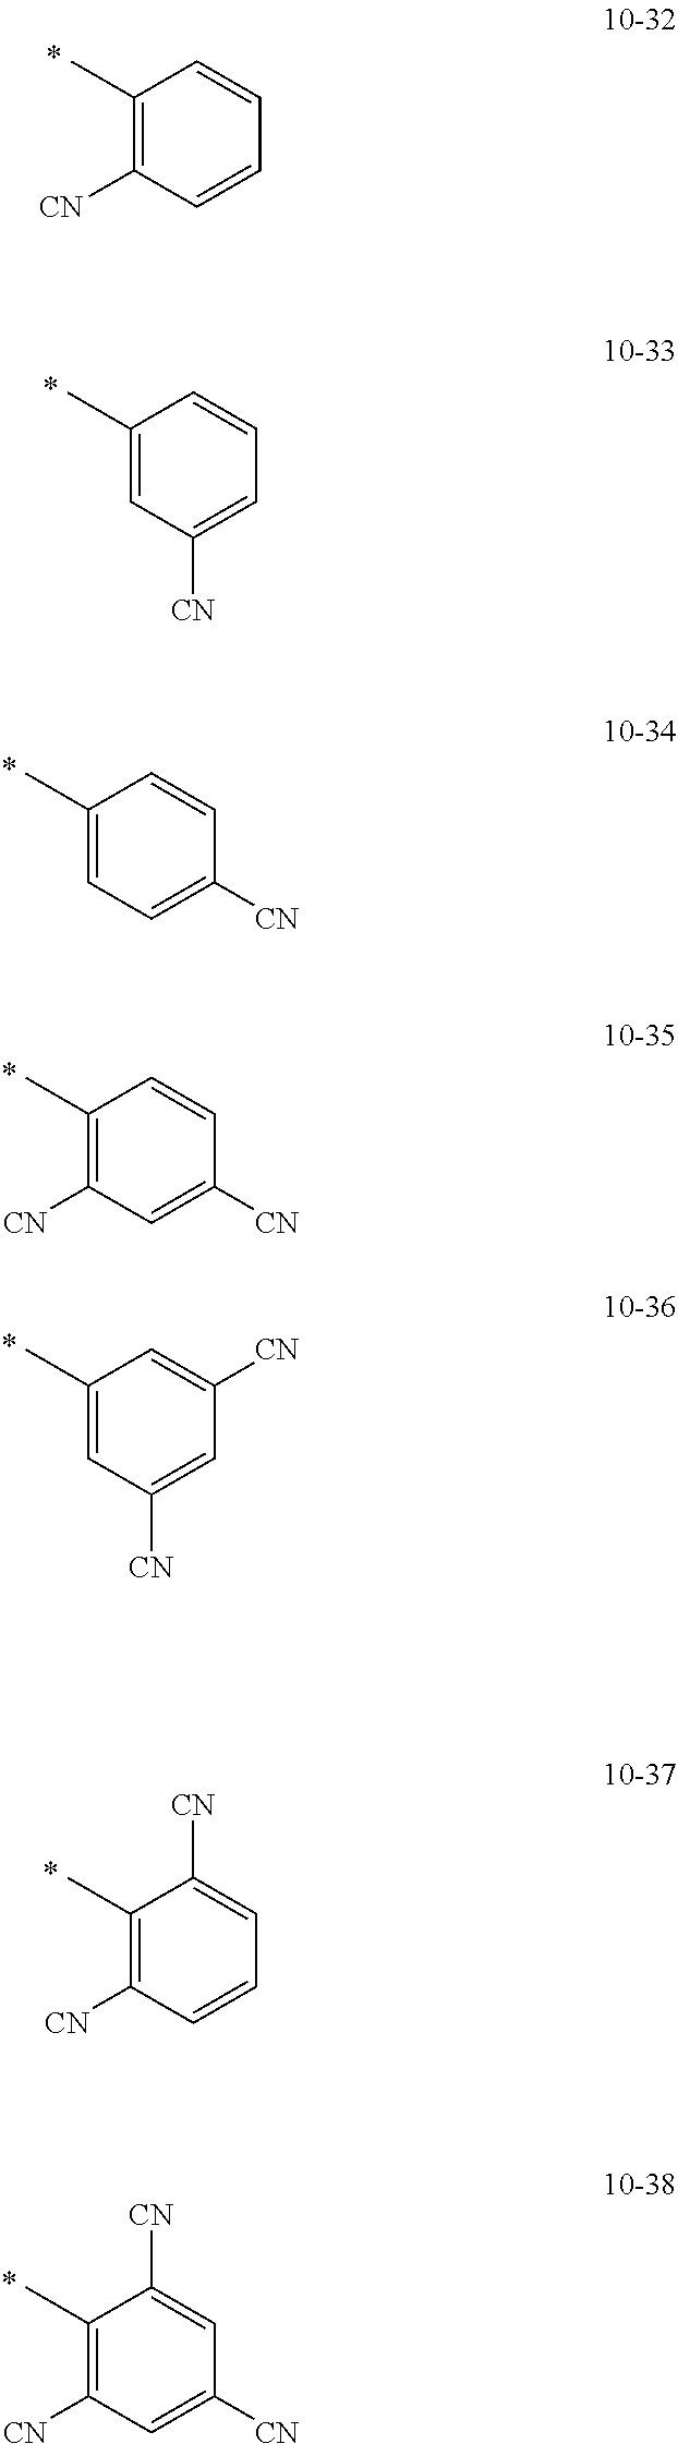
C1(C)=C([CN])C=CC=C1.C1(C)=CC([CN])=CC=C1.C1(C)=CC=C([CN])C=C1.C1(C)=C([CN])C=C([CN])C=C1.C1(C)=CC([CN])=CC([CN])=C1.C1(C)=C([CN])C=CC=C1[CN].C1(C)=C([CN])C=C([CN])C=C1[CN]
